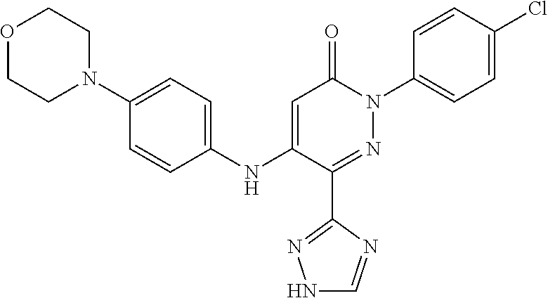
C1=C(NC2=CC=C(N3CCOCC3)C=C2)C(C2=NNC=N2)=NN(C2=CC=C(Cl)C=C2)C1=O
